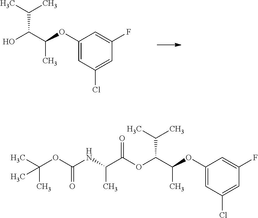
CC(C)C(O)C(C)OC1=CC(Cl)=CC(F)=C1.CC(C)C(OC(C(NC(OC(C)(C)C)=O)C)=O)C(C)OC1=CC(Cl)=CC(F)=C1
